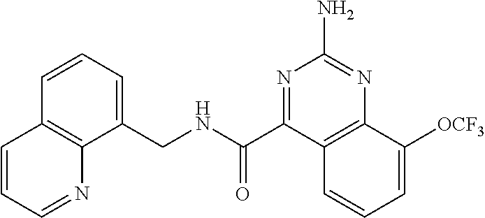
C1(CNC(C2=NC(N)=NC3=C2C=CC=C3[OCF3])=O)=CC=CC2=C1N=CC=C2
